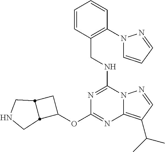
C(NC1=NC(OC2CC3CNCC23)=NC2=C(C(C)C)C=NN12)C1=C(N2C=CC=N2)C=CC=C1
